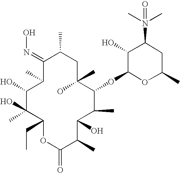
C1(=NO)C(C)C(O)C(O)(C)C(CC)OC(=O)C(C)C(O)C(C)C(OC2OC(C)CC(N(C)(C)=O)C2O)C(C)(O)CC1C
